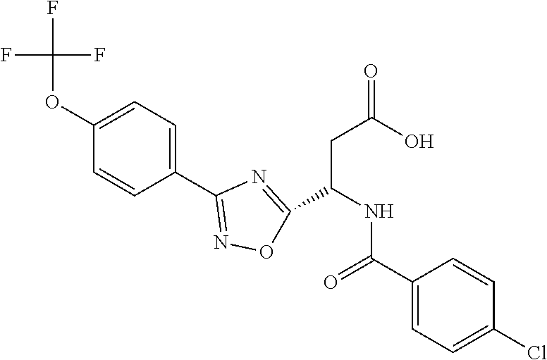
C1(OC(F)(F)F)=CC=C(C2=NOC(C(NC(C3=CC=C(Cl)C=C3)=O)CC(=O)O)=N2)C=C1
